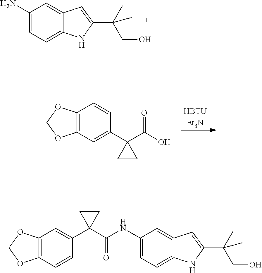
C1(N)=CC=C2C(=C1)C=C(C(CO)(C)C)N2.[HBTUEt3N].C12=C(C=CC(C3(C(O)=O)CC3)=C1)OCO2.C(=O)(NC1=CC=C2C(=C1)C=C(C(C)(CO)C)N2)C1(C2=CC3=C(C=C2)OCO3)CC1
